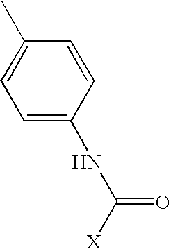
C1=C(NC([X])=O)C=CC(C)=C1
